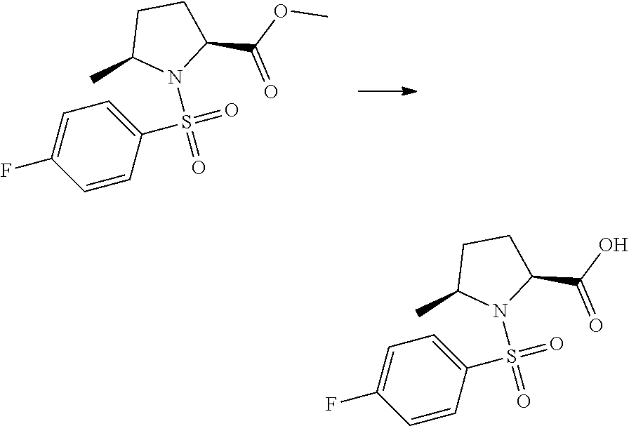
C1=CC(S(=O)(=O)N2C(C(=O)OC)CCC2C)=CC=C1F.C1=CC(S(=O)(=O)N2C(C(=O)O)CCC2C)=CC=C1F
